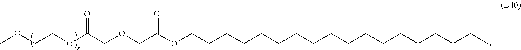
COCCOC(=O)COCC(=O)OCCCCCCCCCCCCCCCCCC
